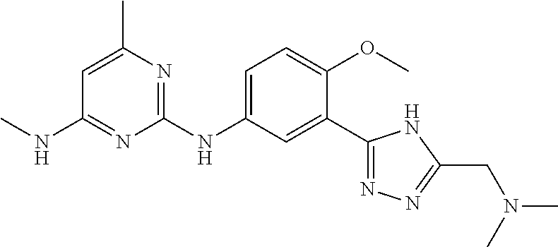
C1(C2=NN=C(CN(C)C)N2)=CC(NC2=NC(C)=CC(NC)=N2)=CC=C1OC
